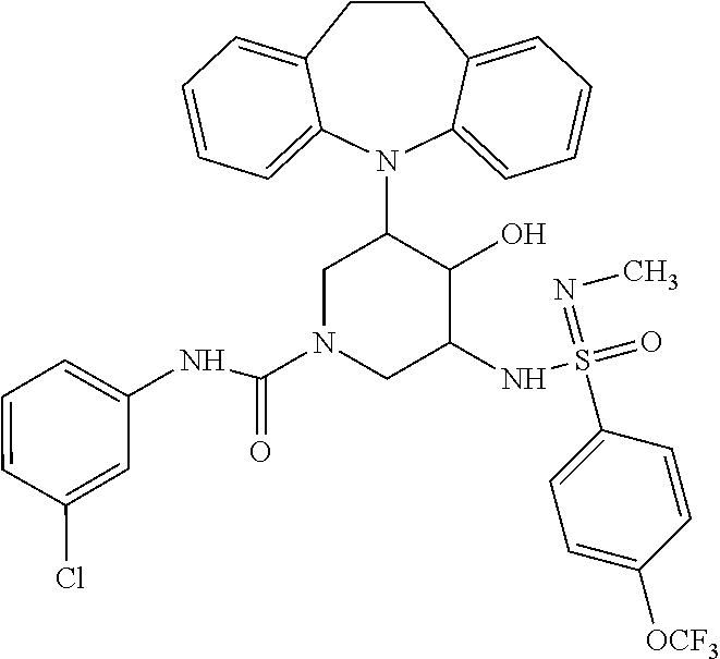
C12=CC=CC=C1N(C1CN(C(=O)NC3=CC=CC(Cl)=C3)CC(NS(=O)(=NC)C3=CC=C([OCF3])C=C3)C1O)C1=CC=CC=C1CC2
